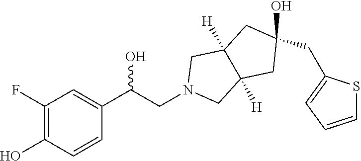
N1(CC(O)C2=CC(F)=C(O)C=C2)CC2([H])C([H])(C1)CC(CC1=CC=CS1)(O)C2
